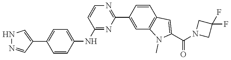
N1(C(C2=CC3=C(C=C(C4=NC=CC(NC5=CC=C(C6=CNN=C6)C=C5)=N4)C=C3)N2C)=O)CC(F)(F)C1
